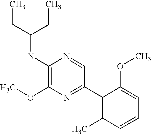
C1(NC(CC)CC)=C(OC)N=C(C2=C(C)C=CC=C2OC)C=N1
